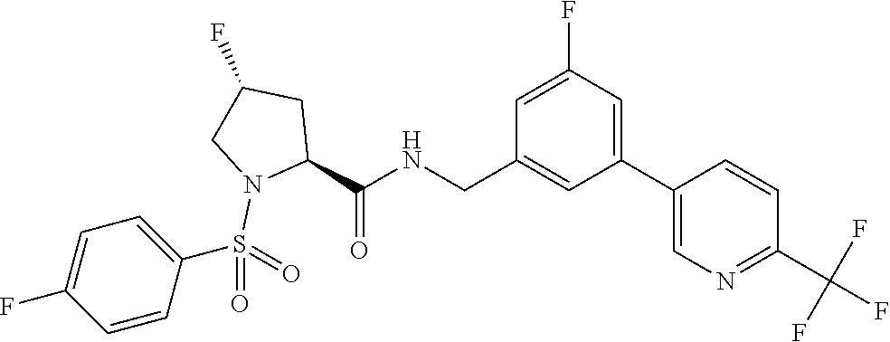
C(C1=CC(C2=CN=C(C(F)(F)F)C=C2)=CC(F)=C1)NC(C1CC(F)CN1S(=O)(=O)C1=CC=C(F)C=C1)=O
